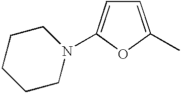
C1=C(C)OC(N2CCCCC2)=C1
